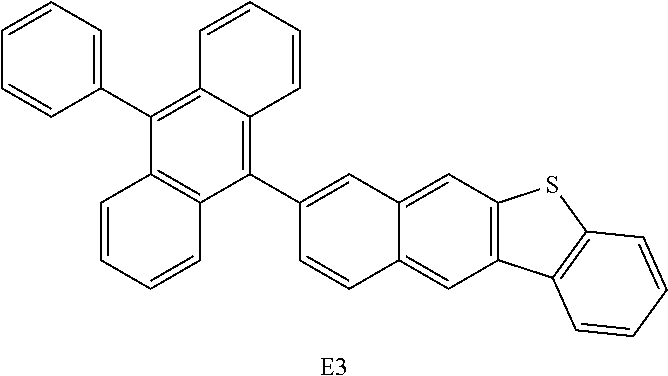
C1(C2=CC3=CC4=C(C=C3C=C2)C2=C(S4)C=CC=C2)=C2C(=C(C3=CC=CC=C3)C3=C1C=CC=C3)C=CC=C2.[E3]
